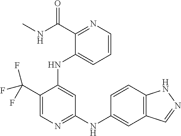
C1(C(F)(F)F)=CN=C(NC2=CC3=C(C=C2)NN=C3)C=C1NC1=CC=CN=C1C(=O)NC
